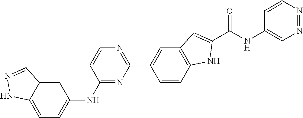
C1=C2C(=CC(NC3=NC(C4=CC5=C(C=C4)NC(C(NC4=CN=NC=C4)=O)=C5)=NC=C3)=C1)C=NN2
